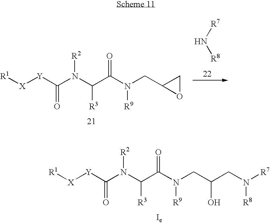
C(N([R2])C([R3])C(=O)N([R9])CC1OC1)([Y][X][R1])=O.N([R7])[R8].C(N([R2])C([R3])C(=O)N([R9])CC(CN([R7])[R8])O)([Y][X][R1])=O
